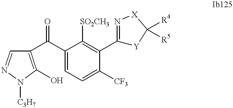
C1(C(C2=CC=C([CF3])C(C3=N[X]C([R4])([R5])[Y]3)=C2[SO2CH3])=O)=C(O)N([C3H7])N=C1
